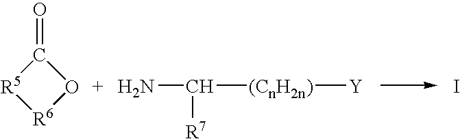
C1(=O)[R5][R6]O1.I.NC([R7])[(CnH2n)][Y]
